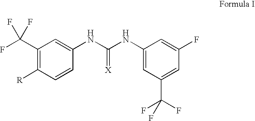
C1(C(F)(F)F)=C([R])C=CC(NC(NC2=CC(C(F)(F)F)=CC(F)=C2)=[X])=C1
